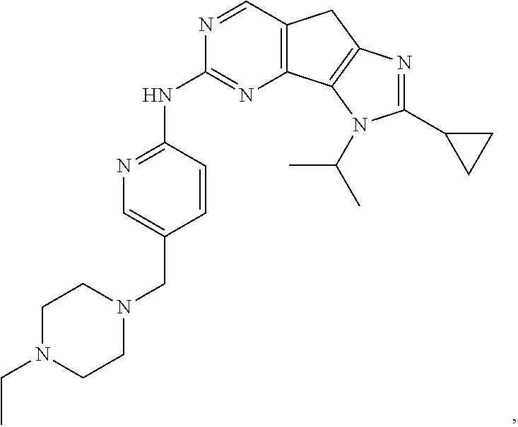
C12=C(C3=C(C1)N=C(C1CC1)N3C(C)C)N=C(NC1=NC=C(CN3CCN(CC)CC3)C=C1)N=C2
